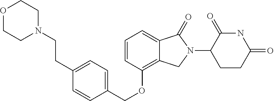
C1=CC(OCC2=CC=C(CCN3CCOCC3)C=C2)=C2C(=C1)C(=O)N(C1C(=O)NC(=O)CC1)C2
